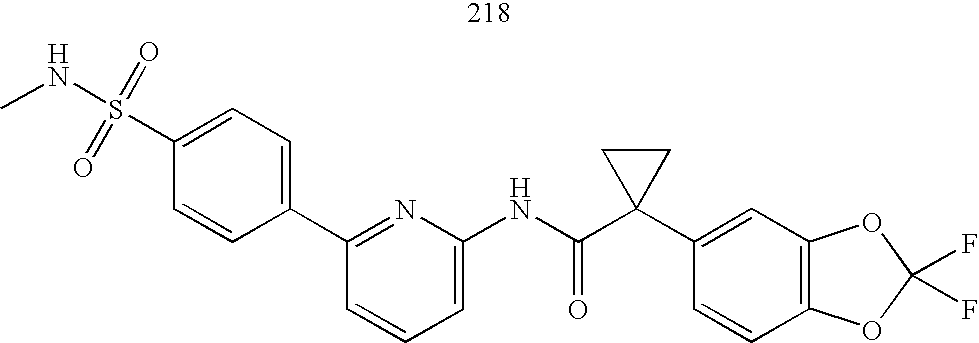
C1=CC=C(NC(C2(C3=CC4=C(C=C3)OC(F)(F)O4)CC2)=O)N=C1C1=CC=C(S(NC)(=O)=O)C=C1
